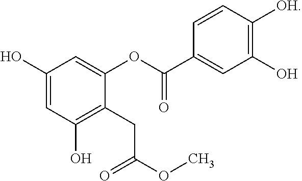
C1(O)=CC(O)=C(CC(OC)=O)C(OC(=O)C2=CC(O)=C([OH])C=C2)=C1
